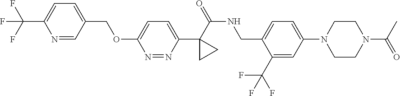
C(C1=CC=C(C(F)(F)F)N=C1)OC1=CC=C(C2(C(NCC3=CC=C(N4CCN(C(C)=O)CC4)C=C3C(F)(F)F)=O)CC2)N=N1
